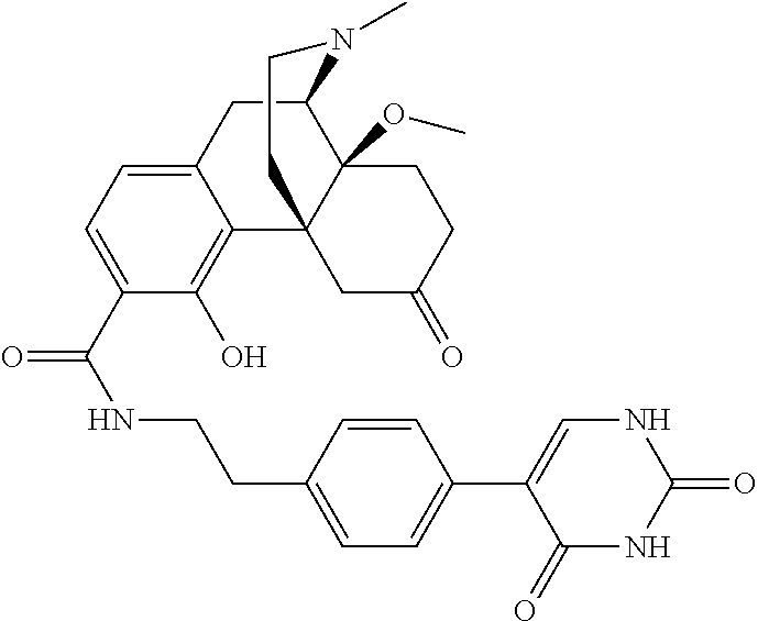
C1(=O)NC(=O)NC=C1C1=CC=C(CCNC(=O)C2=CC=C3C(=C2O)C24C(OC)(C(C3)N(C)CC2)CCC(=O)C4)C=C1
